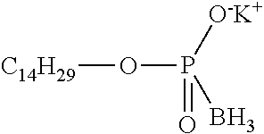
[C14H29]OP(=O)(B)[O-K+]
